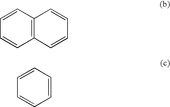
C1=CC2=C(C=C1)C=CC=C2.C1=CC=CC=C1
